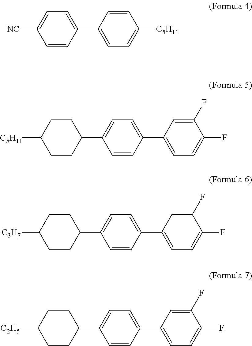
C1=C([NC])C=CC(C2=CC=C([C5H11])C=C2)=C1.C1=C(C2CCC([C5H11])CC2)C=CC(C2=CC=C(F)C(F)=C2)=C1.C1=C(C2CCC([C3H7])CC2)C=CC(C2=CC=C(F)C(F)=C2)=C1.C1=C(C2CCC([C2H5])CC2)C=CC(C2=CC=C(F)C(F)=C2)=C1
